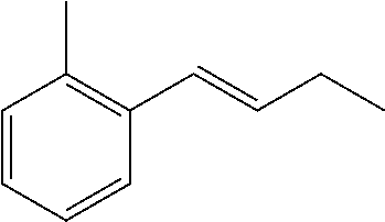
C1=CC=CC(C=CCC)=C1C
